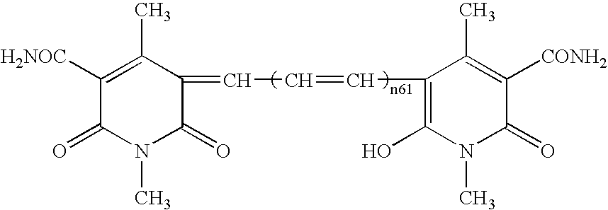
C1(=CC=CC2=C(O)N(C)C(=O)C([CONH2])=C2C)C(C)=C([H2NOC])C(=O)N(C)C1=O
